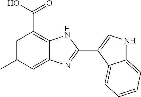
C12=C(C(O)=O)C=C(C)C=C1N=C(C1=CNC3=CC=CC=C31)N2
